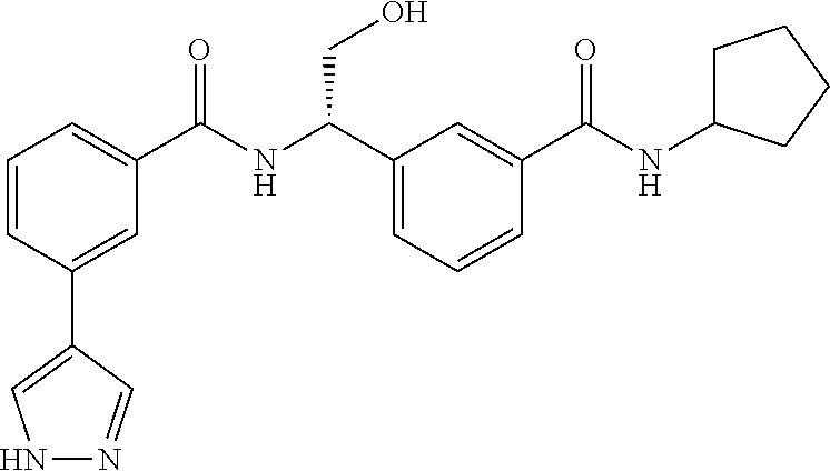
C1(C2=CNN=C2)=CC(C(=O)NC(CO)C2=CC=CC(C(=O)NC3CCCC3)=C2)=CC=C1
